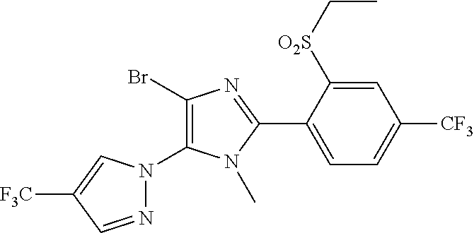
N1=CC([F3C])=CN1C1=C(Br)N=C(C2=CC=C([CF3])C=C2[O2S]CC)N1C
